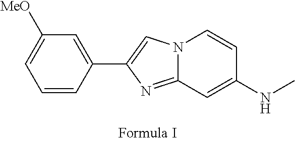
N12C(=NC(C3=CC([MeO])=CC=C3)=C1)C=C(NC)C=C2
